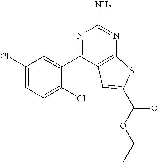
C1(Cl)=CC=C(Cl)C(C2=NC(N)=NC3=C2C=C(C(OCC)=O)S3)=C1
